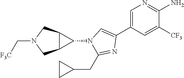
C1=C(C2=CN(C3C4C3CN(C[F3C])C4)C(CC3CC3)=N2)C=C([CF3])C(N)=N1
